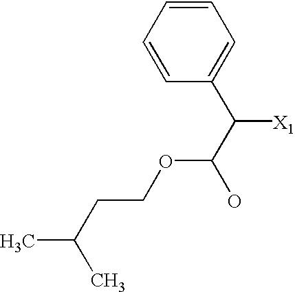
C1=CC=CC=C1C([X1])C(OCCC(C)C)O
